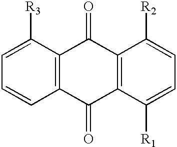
C1=C([R3])C2=C(C=C1)C(=O)C1=C(C2=O)C([R2])=CC=C1[R1]
